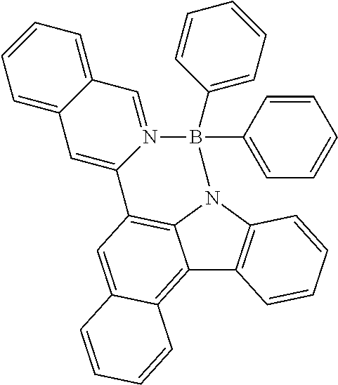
C12=C3C(=CC4=C1N(C1=C2C=CC=C1)B(C1=CC=CC=C1)(C1=CC=CC=C1)N1=CC2=CC=CC=C2C=C41)C=CC=C3
